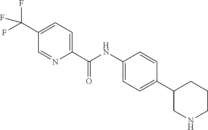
C1(C(F)(F)F)=CC=C(C(=O)NC2=CC=C(C3CNCCC3)C=C2)N=C1
